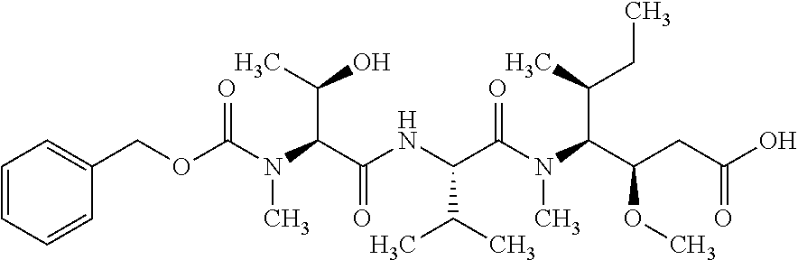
C1(COC(N(C(C(NC(C(N(C(C(CC(=O)O)OC)C(CC)C)C)=O)C(C)C)=O)C(O)C)C)=O)=CC=CC=C1
